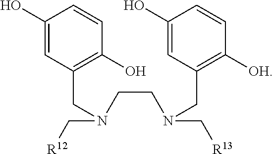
N(CCN(CC1=C([OH])C=CC(O)=C1)C[R13])(CC1=C(O)C=CC(O)=C1)C[R12]
